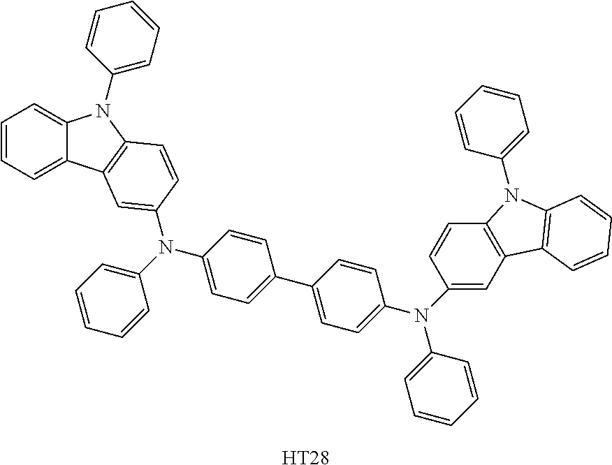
C1=CC=C2C(=C1)N(C1=CC=CC=C1)C1=C2C=C(N(C2=CC=CC=C2)C2=CC=C(C3=CC=C(N(C4=CC=CC=C4)C4=CC5=C(C=C4)N(C4=CC=CC=C4)C4=C5C=CC=C4)C=C3)C=C2)C=C1.[HT28]
